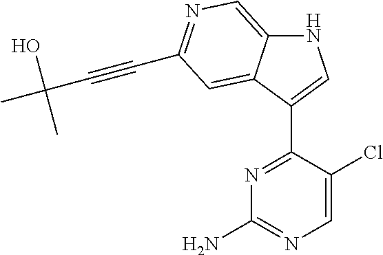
N1C2=CN=C(C#CC(O)(C)C)C=C2C(C2=NC(N)=NC=C2Cl)=C1
